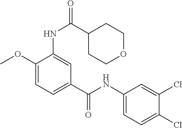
C1(OC)=CC=C(C(NC2=CC=C(Cl)C(Cl)=C2)=O)C=C1NC(=O)C1CCOCC1
